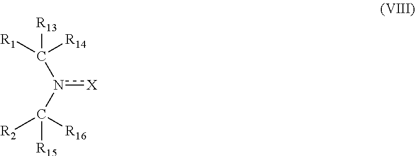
n([X])(C([R2])([R16])[R15])C([R14])([R1])[R13]
